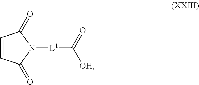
C1=CC(=O)N([L1]C([OH])=O)C1=O
